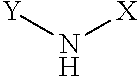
[Y]N[X]
